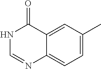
C1=C(C)C=C2C(=C1)N=CNC2=O
